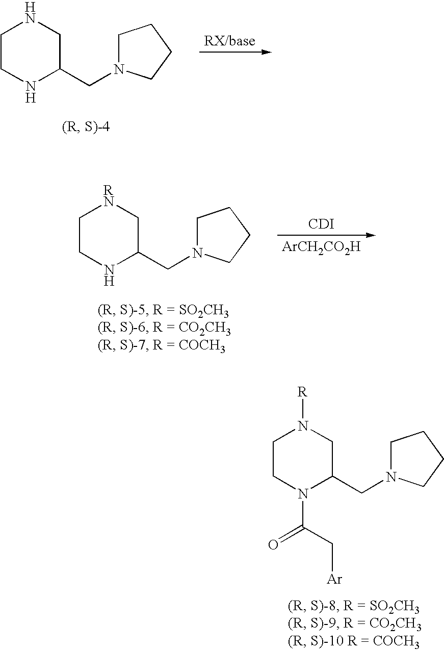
C1CNC(CN2CCCC2)CN1.C1CNC(CN2CCCC2)C[RN]1.[ArCH2CO2H].[CDI].C1CN(C(C[Ar])=O)C(CN2CCCC2)CN1[R]
